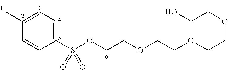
C1=CC(S(OCCOCCOCCOCCO)(=O)=O)=CC=C1C
